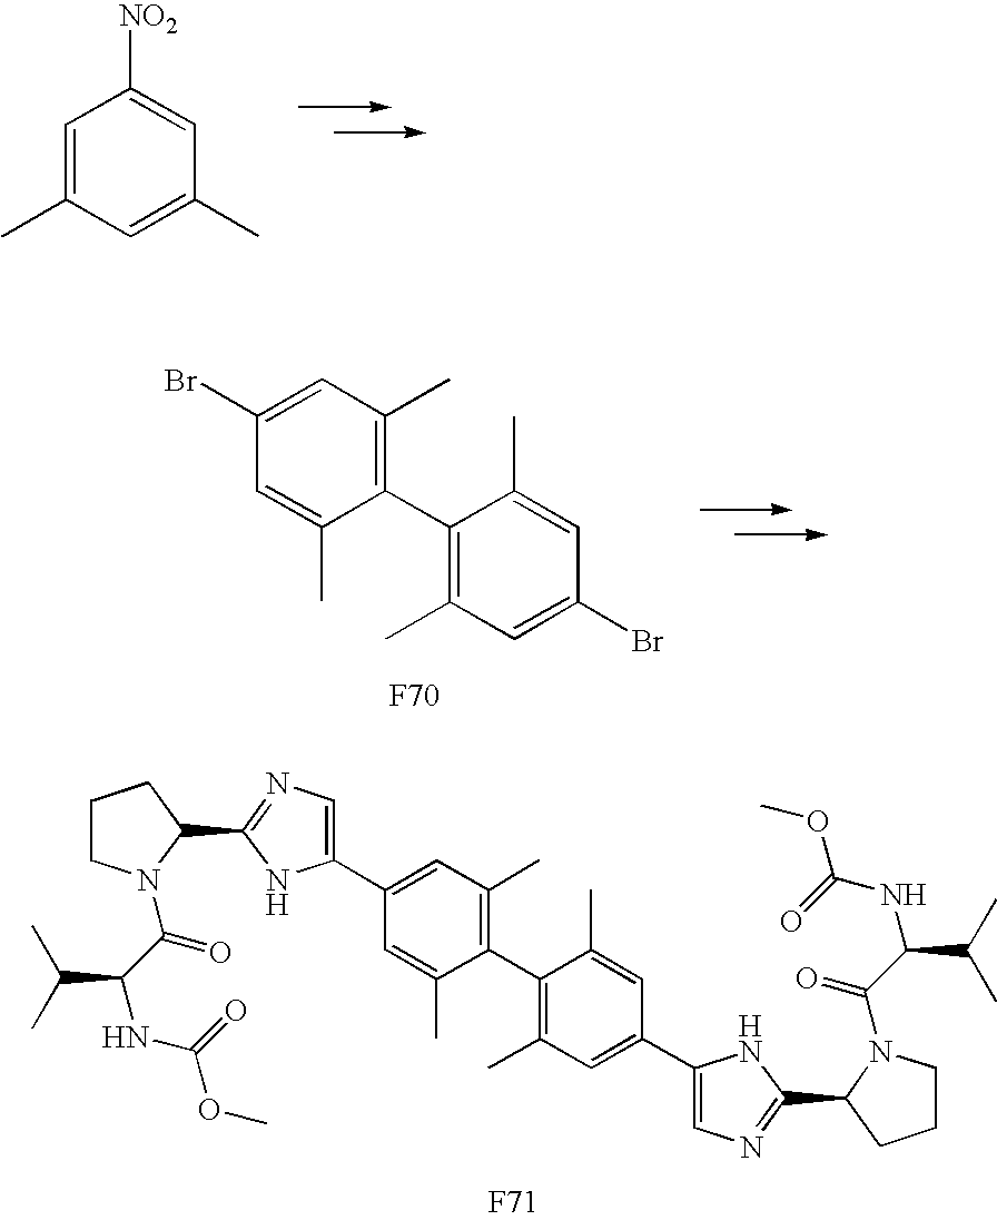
C1=C(C)C=C(C)C=C1[NO2].[F71].C1(C2=C(C)C=C(C3=CN=C(C4CCCN4C(C(C(C)C)NC(=O)OC)=O)N3)C=C2C)=C(C)C=C(C2=CN=C(C3CCCN3C(C(NC(OC)=O)C(C)C)=O)N2)C=C1C.C1(C2=C(C)C=C(Br)C=C2C)=C(C)C=C(Br)C=C1C.[F70]
